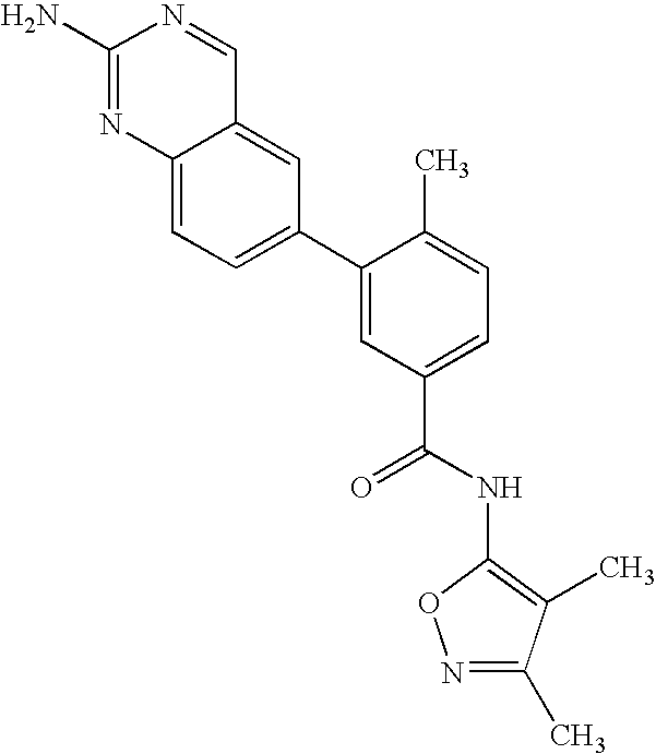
C12=CC(C3=CC(C(=O)NC4=C(C)C(C)=NO4)=CC=C3C)=CC=C1N=C(N)N=C2
